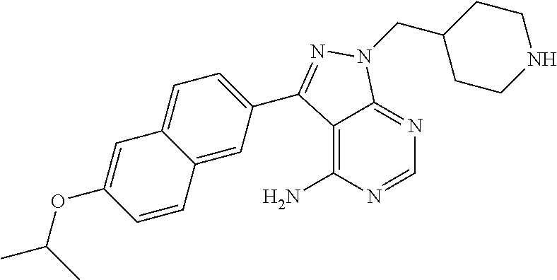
C12=C(N)N=CN=C1N(CC1CCNCC1)N=C2C1=CC=C2C(=C1)C=CC(OC(C)C)=C2
